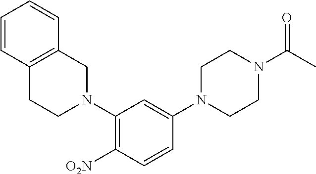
C1=CC2=C(C=C1)CN(C1=C([O2N])C=CC(N3CCN(C(C)=O)CC3)=C1)CC2
